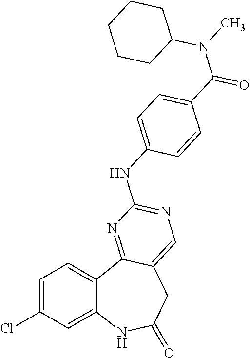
C1=C(Cl)C=C2C(=C1)C1=NC(NC3=CC=C(C(N(C)C4CCCCC4)=O)C=C3)=NC=C1CC(=O)N2
